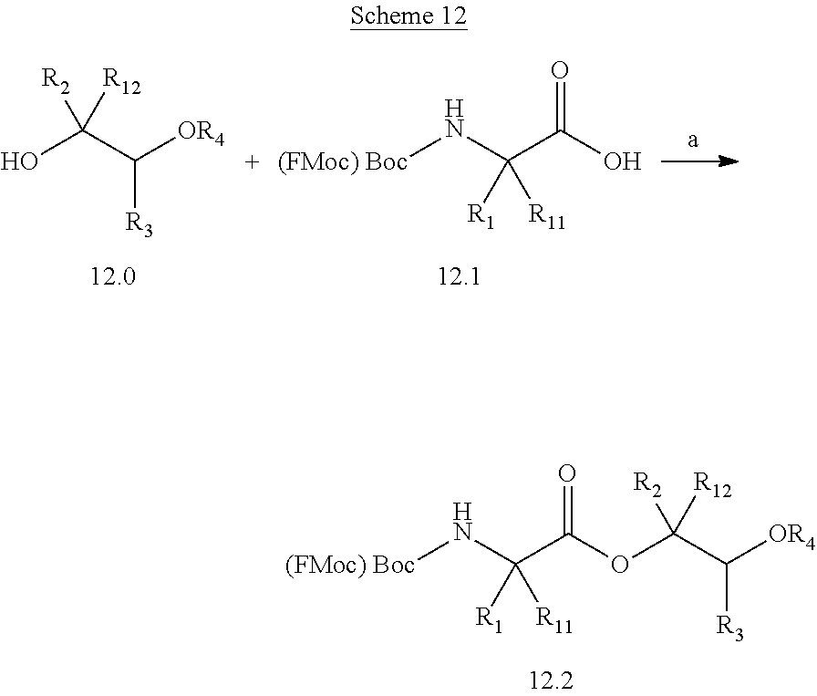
OC(C([OR4])[R3])([R12])[R2].[(FMoc) Boc]NC(C(O)=O)([R11])[R1].[(FMoc) Boc]NC(C(OC(C([OR4])[R3])([R12])[R2])=O)([R11])[R1]
